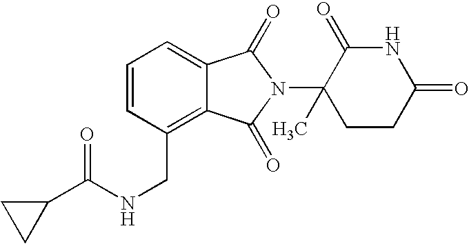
N(CC1=C2C(=CC=C1)C(=O)N(C1(C)CCC(=O)NC1=O)C2=O)C(C1CC1)=O
